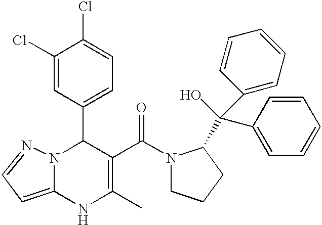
C1(C2N3C(=CC=N3)NC(C)=C2C(=O)N2CCCC2C(C2=CC=CC=C2)(C2=CC=CC=C2)O)=CC=C(Cl)C(Cl)=C1
